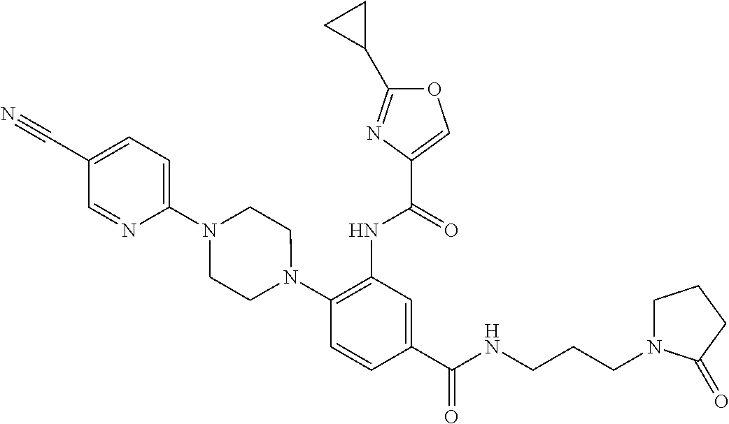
C1(NC(=O)C2=COC(C3CC3)=N2)=C(N2CCN(C3=CC=C(C#N)C=N3)CC2)C=CC(C(=O)NCCCN2CCCC2=O)=C1
